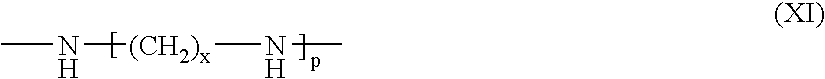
CN[(CH2)x]NC
